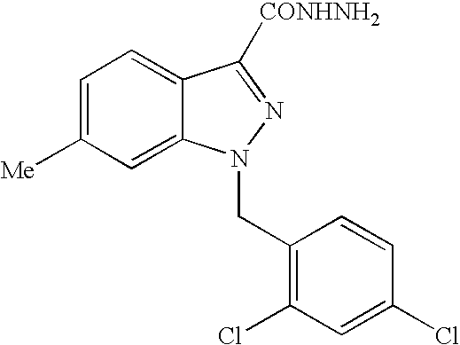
C1=C([Me])C=C2C(=C1)C([CONHNH2])=NN2CC1=C(Cl)C=C(Cl)C=C1
